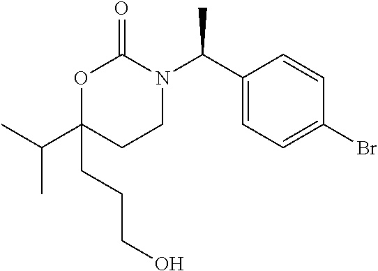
C1(C(N2C(=O)OC(C(C)C)(CCCO)CC2)C)=CC=C(Br)C=C1
